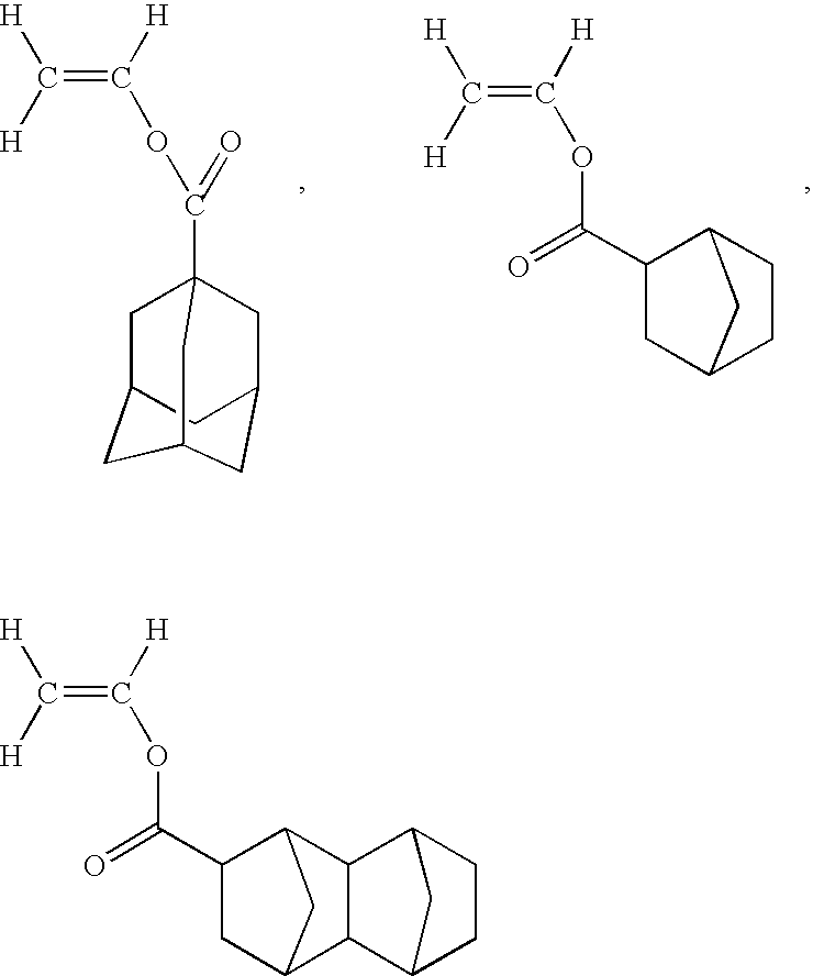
C(=C([H])OC(C12CC3CC(C1)CC(C2)C3)=O)([H])[H].C(=C([H])OC(=O)C1CC2CCC1C2)([H])[H].C(=C([H])OC(=O)C1CC2C3C(C1C2)C1CCC3C1)([H])[H]
